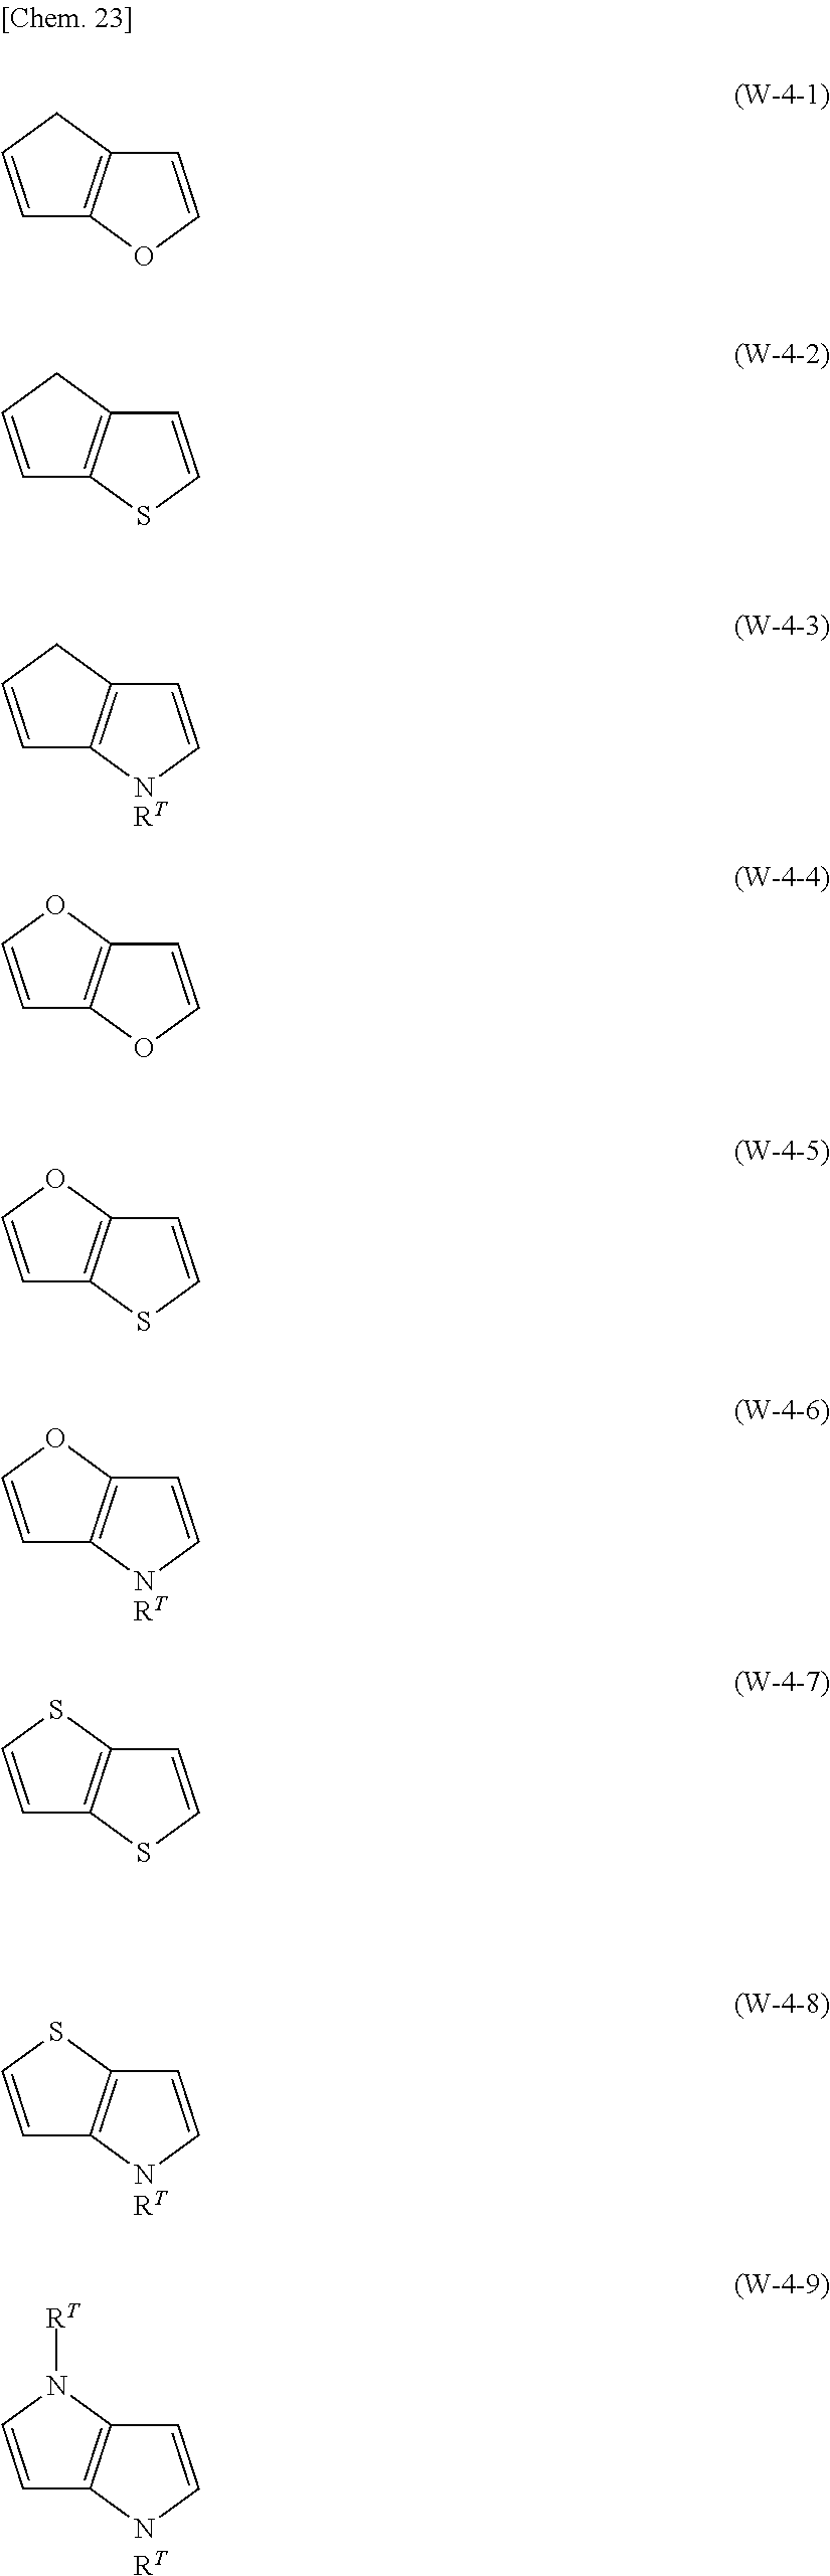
C1=COC2=C1NC=C2.[RT].C1=CSC2=C1NC=C2.[RT].C1=CN([RT])C2=C1NC=C2.[RT].C1=CCC2=C1NC=C2.[RT].C1=CCC2=C1OC=C2.C1=CCC2=C1SC=C2.C1=COC2=C1OC=C2.C1=COC2=C1SC=C2.C1=CSC2=C1SC=C2
